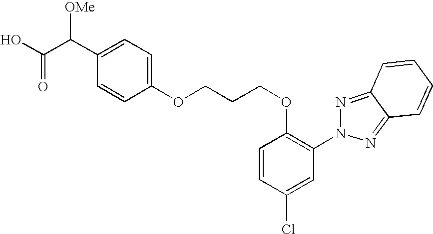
OC(=O)C(C1=CC=C(OCCCOC2=C(N3N=C4C(=N3)C=CC=C4)C=C(Cl)C=C2)C=C1)[OMe]
